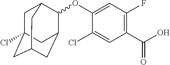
O(C1=CC(F)=C(C(O)=O)C=C1Cl)C1C2CC3CC(Cl)(CC1C3)C2
